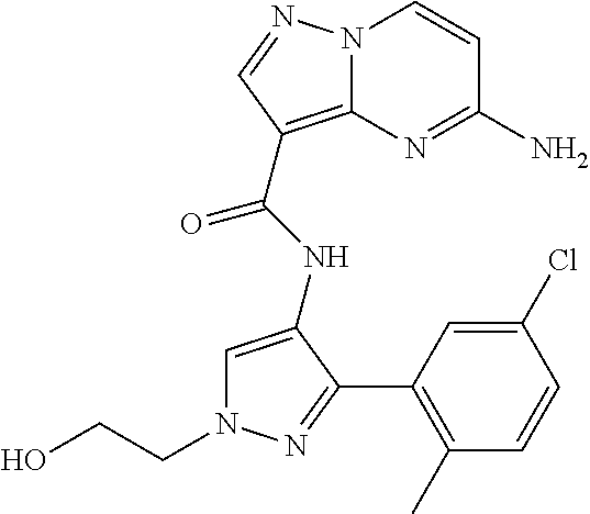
N12C(=C(C(NC3=CN(CCO)N=C3C3=C(C)C=CC(Cl)=C3)=O)C=N1)N=C(N)C=C2
